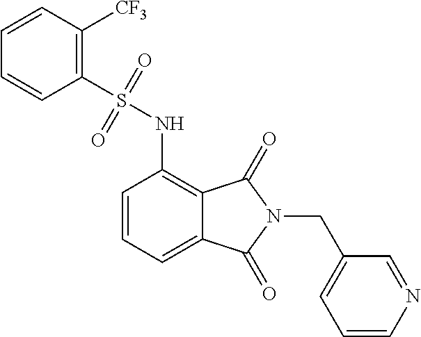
C1=CN=CC(CN2C(=O)C3=C(NS(=O)(=O)C4=C([CF3])C=CC=C4)C=CC=C3C2=O)=C1
